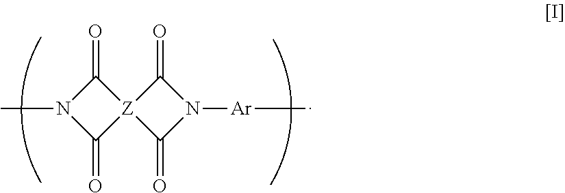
C1(=O)N(C)C(=O)[Z]12C(=O)N([Ar]C)C2=O
